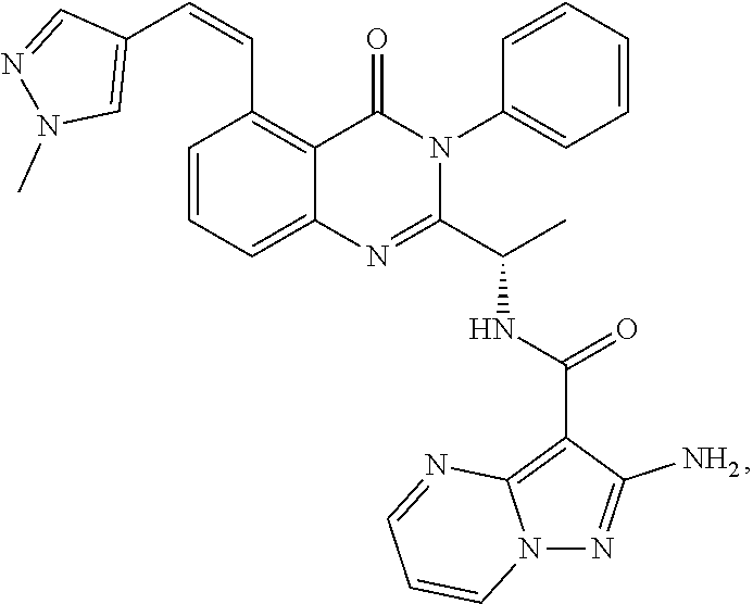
C1=CC=C2C(=C1C=CC1=CN(C)N=C1)C(=O)N(C1=CC=CC=C1)C(C(C)NC(=O)C1=C3N(N=C1N)C=CC=N3)=N2
